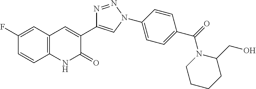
C1(F)=CC2=C(C=C1)NC(=O)C(C1=CN(C3=CC=C(C(=O)N4CCCCC4CO)C=C3)N=N1)=C2
